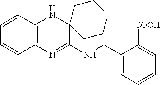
C1=CC2=C(C=C1)N=C(NCC1=CC=CC=C1[COOH])C1(N2)CCOCC1
